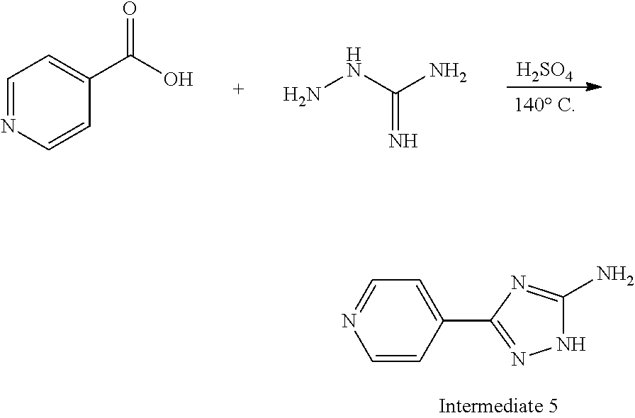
[H2SO4].C1=NC=CC(C(O)=O)=C1.NNC(N)=N.C1=CC(C2=NNC(N)=N2)=CC=N1
